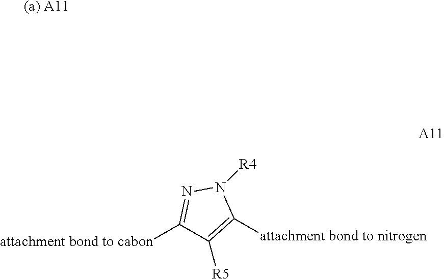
[attachment bond to cabon]C1=NN([R4])C([attachment bond to nitrogen])=C1[R5].[(a) A11]
